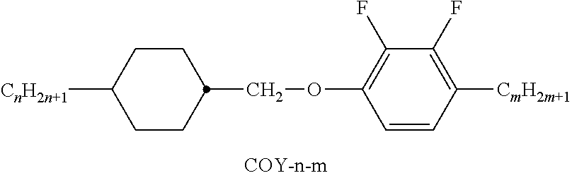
C1CC([CnH2n+1])CCC1COC1=C(F)C(F)=C([CmH2m+1])C=C1
